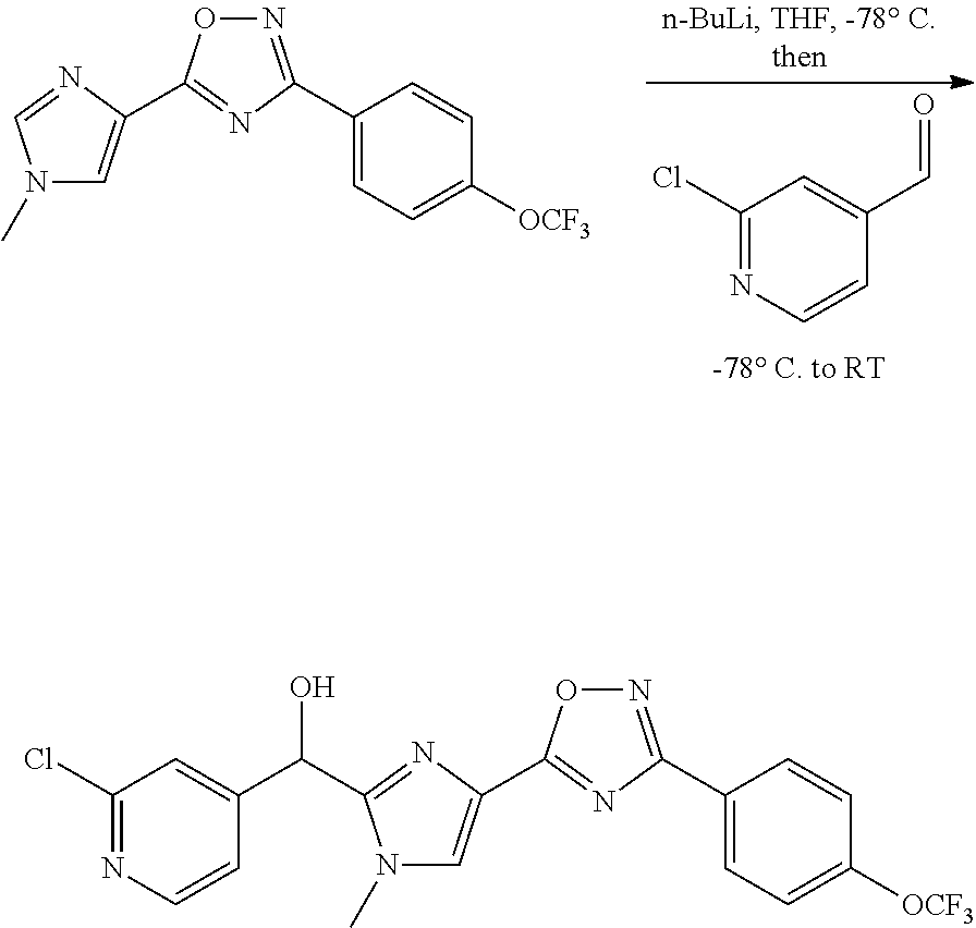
C1(Cl)=NC=CC(C=O)=C1.N1(C)C=C(C2=NC(C3=CC=C([OCF3])C=C3)=NO2)N=C1.N1(C)C=C(C2=NC(C3=CC=C([OCF3])C=C3)=NO2)N=C1C(O)C1=CC(Cl)=NC=C1
